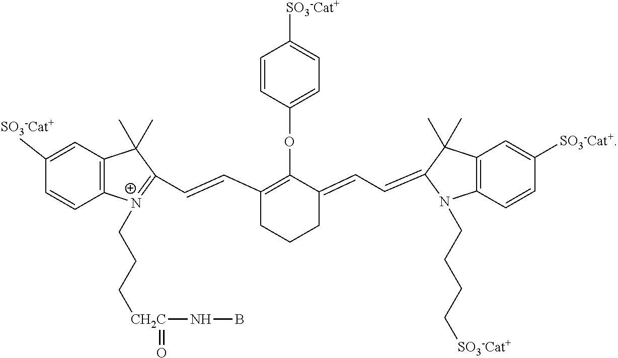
C1=CC(OC2=C(C=CC3=[N+](CCC[CH2C](NB)=O)C4=C(C=C([SO3-Cat+])C=C4)C3(C)C)CCCC2=CC=C2C(C)(C)C3=C(C=CC([SO3-Cat+])=C3)N2CCCC[SO3-Cat+])=CC=C1[SO3-Cat+]
